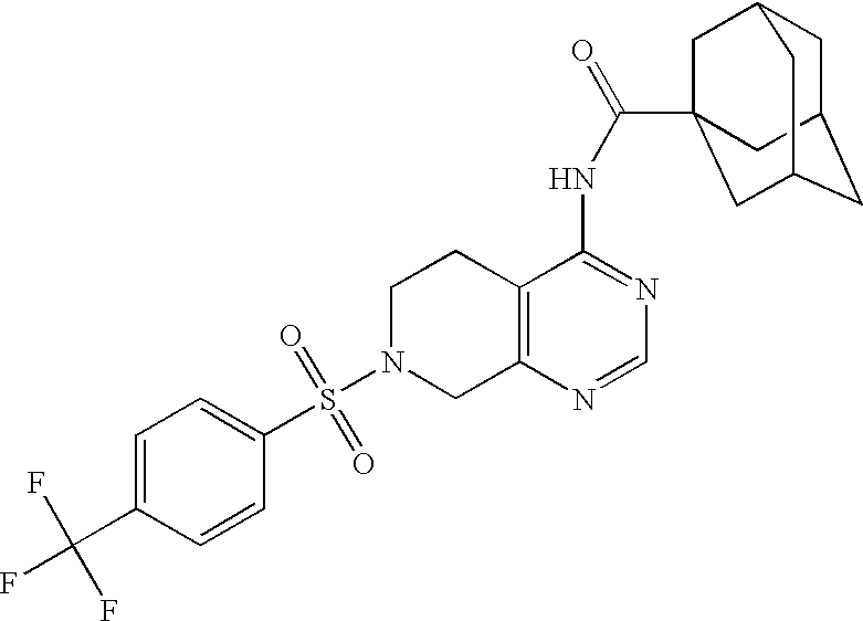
C1N(S(=O)(=O)C2=CC=C(C(F)(F)F)C=C2)CC2=C(C1)C(NC(=O)C13CC4CC(CC(C1)C4)C3)=NC=N2
